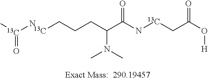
C[13C](N)=O.C(CCC(C(N[13C]CC(O[H])=O)=O)N(C)C)[13C]
